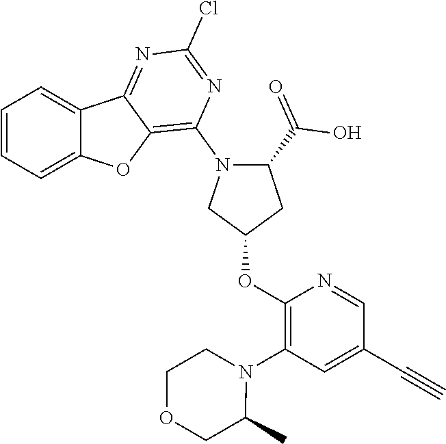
C1=CC=C2C(=C1)C1=NC(Cl)=NC(N3C(C(=O)O)CC(OC4=C(N5CCOCC5C)C=C(C#C)C=N4)C3)=C1O2
